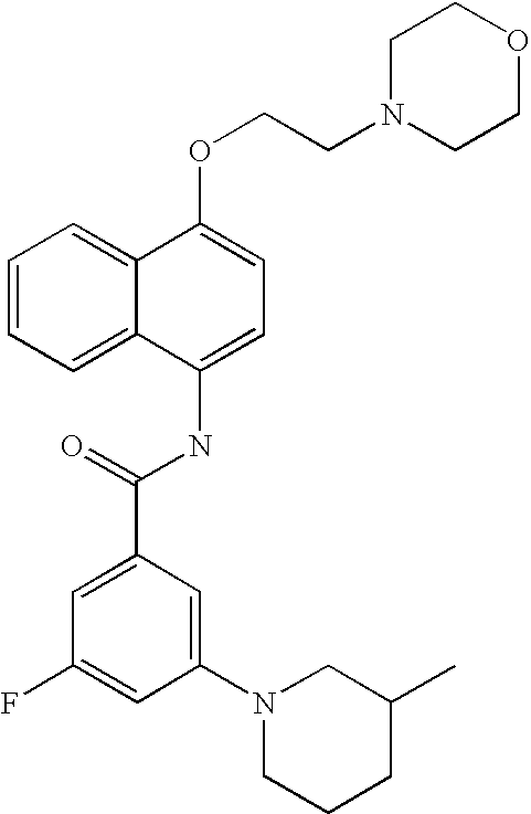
C1=CC=C2C(=C1)C(OCCN1CCOCC1)=CC=C2NC(C1=CC(F)=CC(N2CCCC(C)C2)=C1)=O
